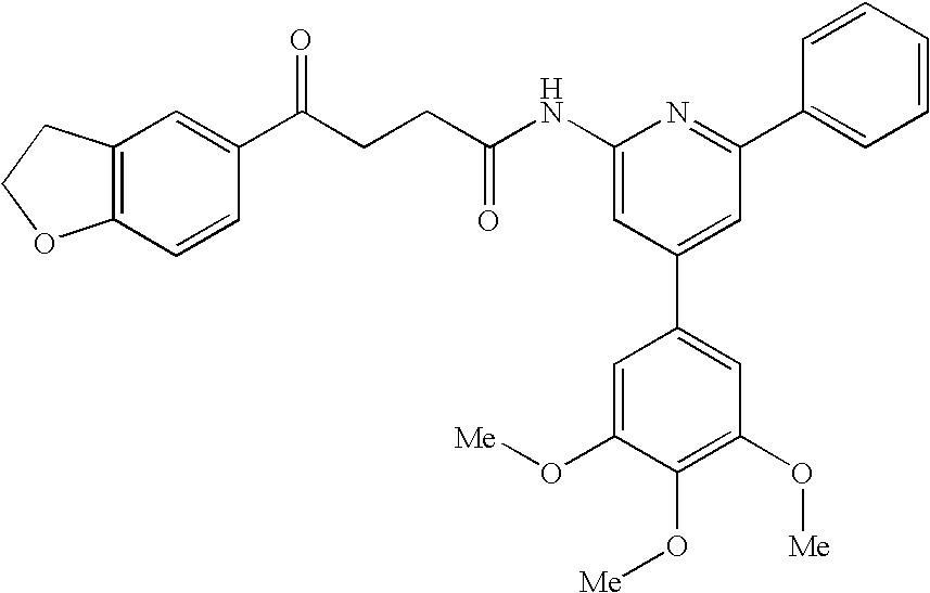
C1(NC(CCC(C2=CC3=C(C=C2)OCC3)=O)=O)=CC(C2=CC(O[Me])=C(O[Me])C(O[Me])=C2)=CC(C2=CC=CC=C2)=N1
